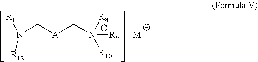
N(C[A]CN([R9])([R10])[R8])([R11])[R12].[M]
